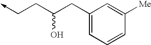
C1(CC(CC->C)O)=CC=CC([Me])=C1
